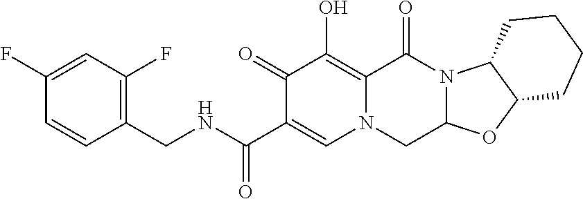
C1(CNC(C2=CN3C(=C(O)C2=O)C(=O)N2C(C3)OC3C2CCCC3)=O)=C(F)C=C(F)C=C1
